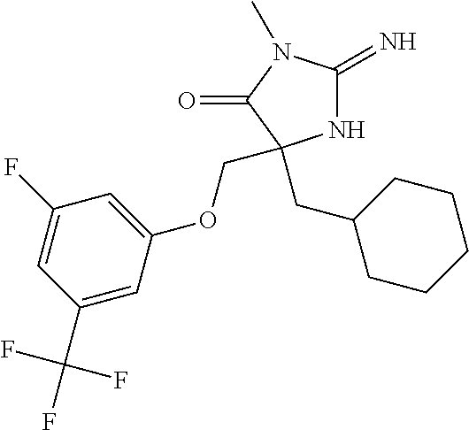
N1C(=N)N(C)C(=O)C1(CC1CCCCC1)COC1=CC(F)=CC(C(F)(F)F)=C1
